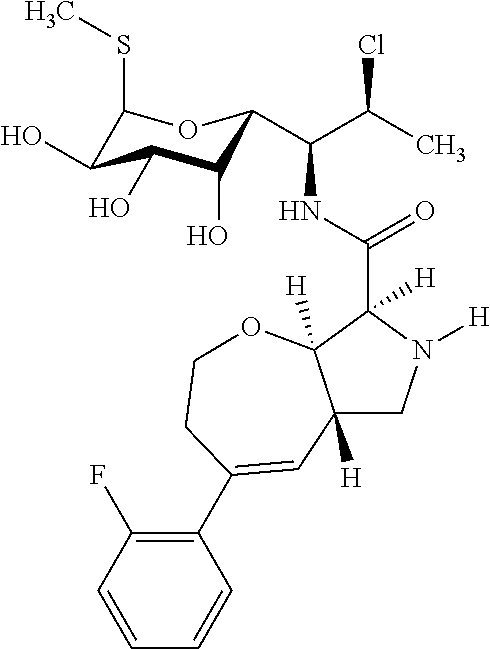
C12([H])CN([H])C(C(NC(C(C)Cl)C3C(O)C(O)C(O)C(SC)O3)=O)([H])C1([H])OCCC(C1=C(F)C=CC=C1)=C2
